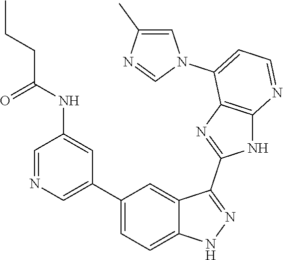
C1=NC=C(C2=CC=C3C(=C2)C(C2=NC4=C(N2)N=CC=C4N2C=C(C)N=C2)=NN3)C=C1NC(CCC)=O
